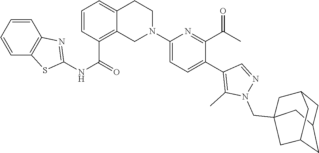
C1=CC=CC2=C1N=C(NC(=O)C1=C3C(=CC=C1)CCN(C1=CC=C(C4=C(C)N(CC56CC7CC(CC(C5)C7)C6)N=C4)C(C(C)=O)=N1)C3)S2
